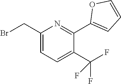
C1(CBr)=CC=C(C(F)(F)F)C(C2=CC=CO2)=N1
